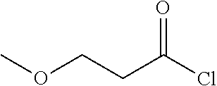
O=C(Cl)CCOC
